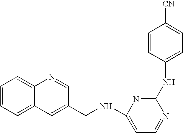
C1=CC=C2C(=C1)N=CC(CNC1=CC=NC(NC3=CC=C([CN])C=C3)=N1)=C2
